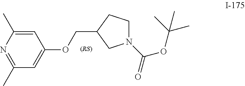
N1=C(C)C=C(OCC2CN(C(=O)OC(C)(C)C)CC2)C=C1C
